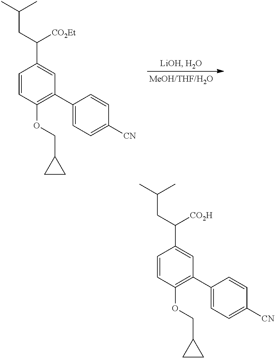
C1=CC(OCC2CC2)=C(C2=CC=C([CN])C=C2)C=C1C(CC(C)C)[CO2Et].C1=CC(OCC2CC2)=C(C2=CC=C([CN])C=C2)C=C1C(CC(C)C)[CO2H]
